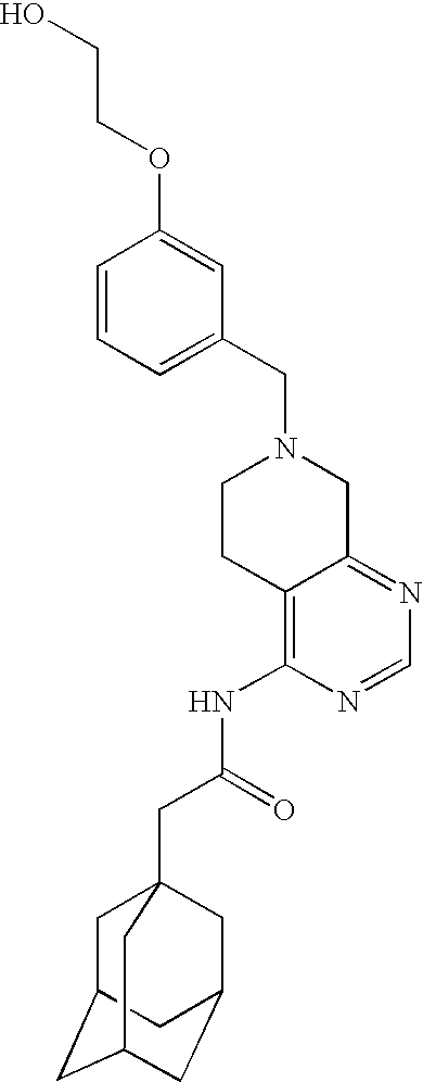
C1(CN2CCC3=C(NC(CC45CC6CC(CC(C4)C6)C5)=O)N=CN=C3C2)=CC=CC(OCCO)=C1
